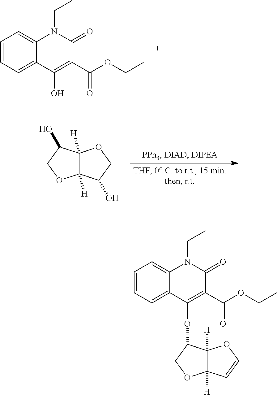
C1=CC=C2C(=C1)N(CC)C(=O)C(C(OCC)=O)=C2O.OC1C2([H])C([H])(OC1)C(O)CO2.C1=CC=C2C(=C1)N(CC)C(=O)C(C(OCC)=O)=C2OC1C2([H])C([H])(OC1)C=CO2
